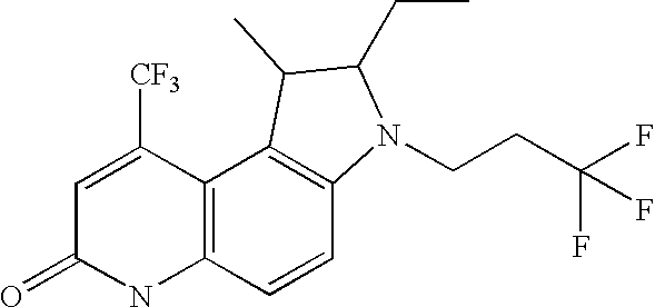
C12=C(C([CF3])=CC(=O)N1)C1=C(C=C2)N(CCC(F)(F)F)C(CC)C1C
